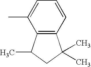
CC1=CC=CC2=C1C(C)CC2(C)C
